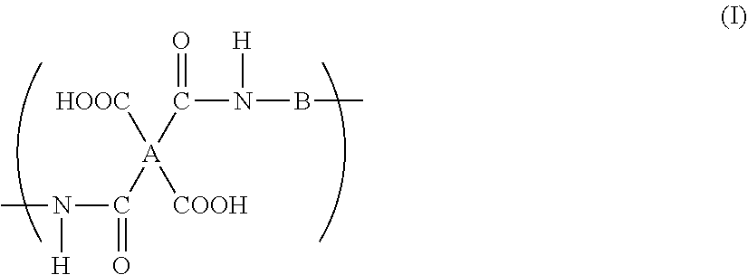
CN(C(=O)[A](C(N(BC)[H])=O)([HOOC])[COOH])[H]
